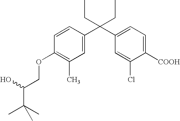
C1([COOH])=CC=C(C(C2=CC(C)=C(OCC(C(C)(C)C)O)C=C2)(CC)CC)C=C1Cl
